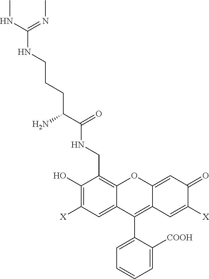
NC(C(=O)NCC1=C2C(=CC([X])=C1O)C(C1=CC=CC=C1[COOH])=C1C(=CC(=O)C([X])=C1)O2)CCCNC(NC)=NC
